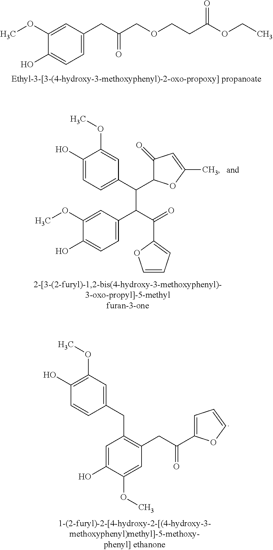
C1=C(CC(COCCC(OCC)=O)=O)C=C(OC)C(O)=C1.C1(O)=CC=C(C(C(C2=CC=C(O)C(OC)=C2)C(C2=CC=CO2)=O)C2C(=O)C=C(C)O2)C=C1OC.C1(O)=C(OC)C=C(CC2=C(CC(=O)C3=CC=CO3)C=C(OC)C(O)=C2)C=C1
